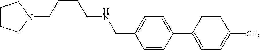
C1=C(CNCCCCN2CCCC2)C=CC(C2=CC=C([CF3])C=C2)=C1
